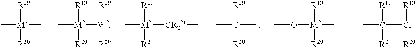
C[M2]([W2]([R20])[R19])([R20])[R19].C[M2]([R19])([R20])[CR221]C.C[M2]([R20])([R19])C.CO[M2](C)([R20])[R19].CC(C[R19])([R20])[R19].CC([R19])(C)[R20].[R20]
